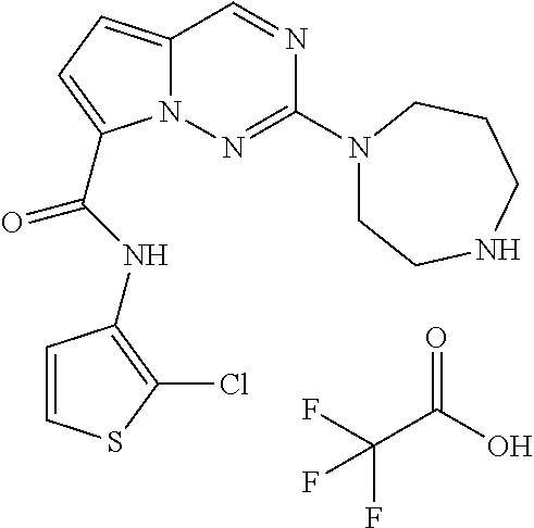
O=C(O)C(F)(F)F.N1=CC2=CC=C(C(NC3=C(Cl)SC=C3)=O)N2N=C1N1CCNCCC1
